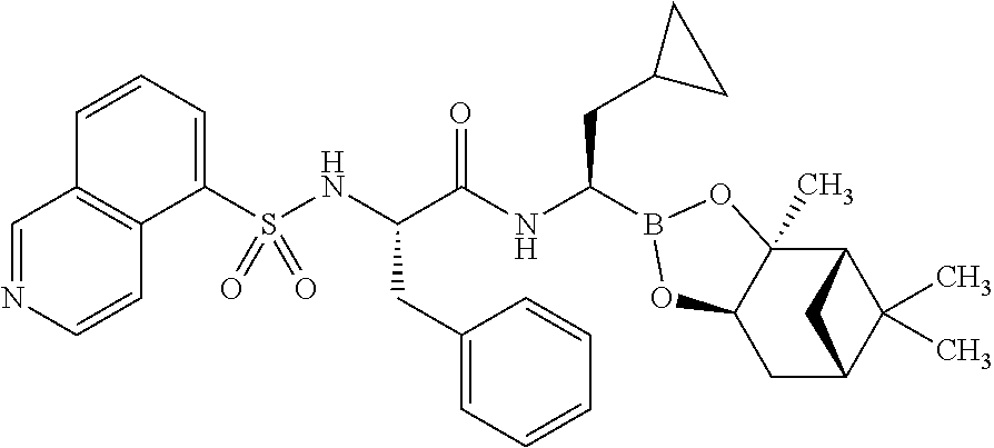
C1=CC=C(S(NC(CC2=CC=CC=C2)C(NC(CC2CC2)B2OC3(C)C4C(C)(C)C(CC3O2)C4)=O)(=O)=O)C2=C1C=NC=C2
